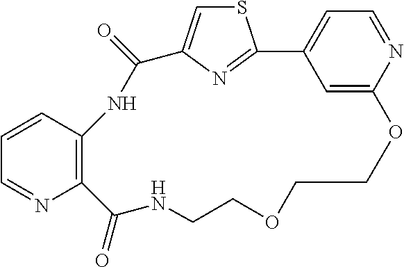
S1C=C2N=C1C1=CC=NC(=C1)OCCOCCNC(=O)C1=C(NC2=O)C=CC=N1
